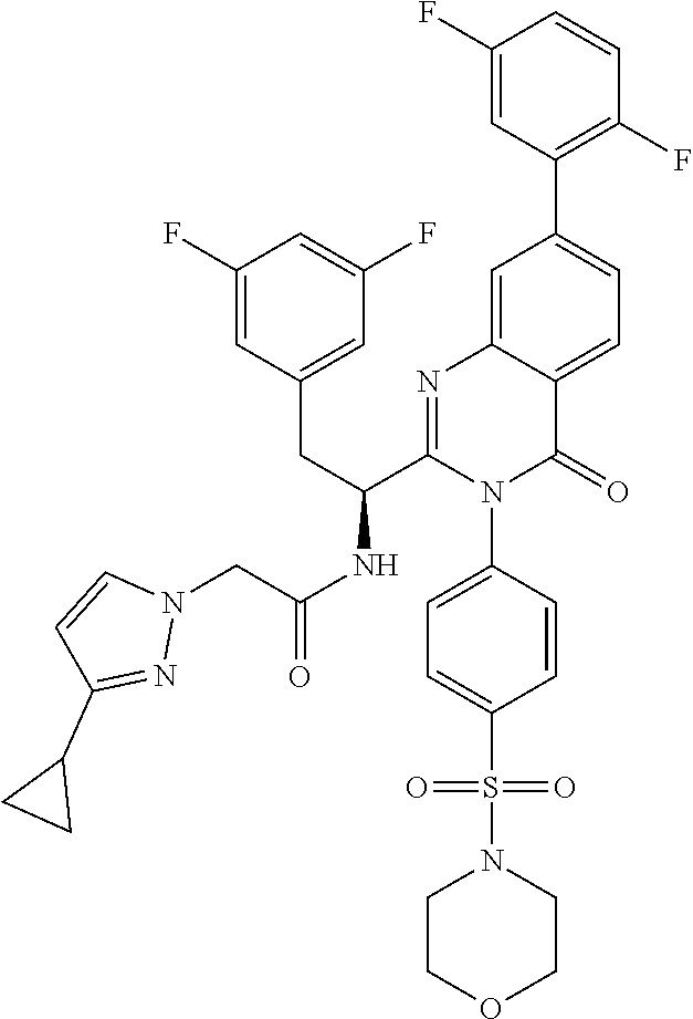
N1(CC(NC(C2=NC3=CC(C4=C(F)C=CC(F)=C4)=CC=C3C(=O)N2C2=CC=C(S(=O)(=O)N3CCOCC3)C=C2)CC2=CC(F)=CC(F)=C2)=O)N=C(C2CC2)C=C1
